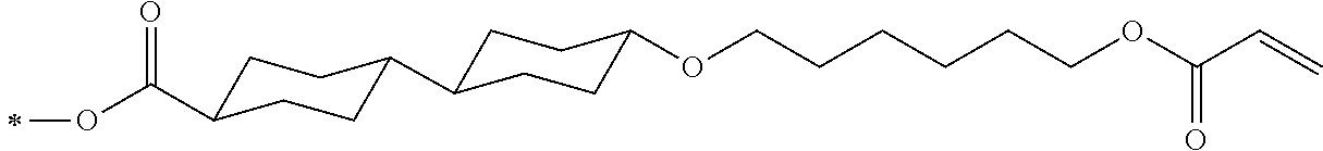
C1C(C(OC)=O)CCC(C2CCC(OCCCCCCOC(C=C)=O)CC2)C1
